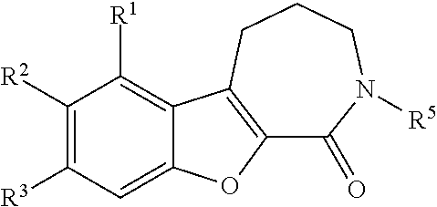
C1(=O)N([R5])CCCC2=C1OC1=CC([R3])=C([R2])C([R1])=C12
